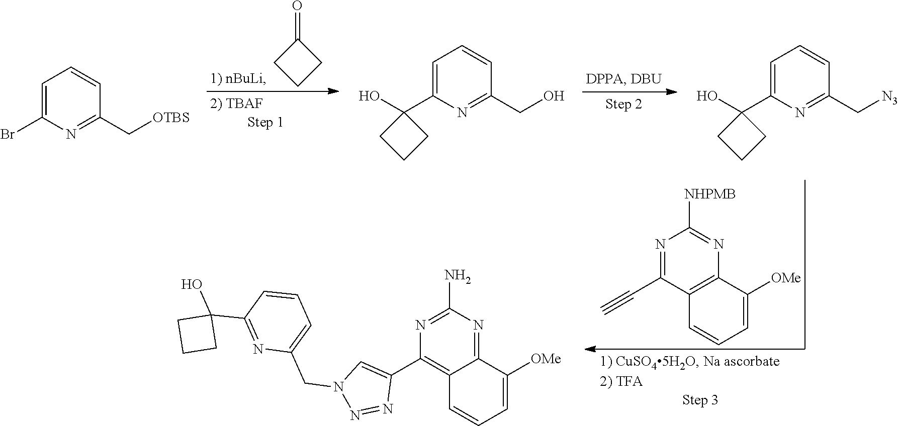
O=C1CCC1.C1([NHPMB])=NC2=C(C(C#C)=N1)C=CC=C2[OMe].C1(N)=NC(C2=CN(CC3=CC=CC(C4(O)CCC4)=N3)N=N2)=C2C(=N1)C([OMe])=CC=C2.C1=C(Br)N=C(C[OTBS])C=C1.C1=C(C2(O)CCC2)N=C(CO)C=C1.C1=C(C2(O)CCC2)N=C(C[N3])C=C1
